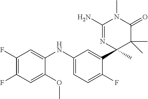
C1(NC2=CC(F)=C(F)C=C2OC)=CC=C(F)C(C2(C)C(C)(C)C(=O)N(C)C(N)=N2)=C1
